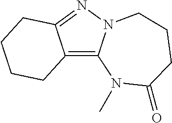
C12=C3N(N=C1CCCC2)CCCC(=O)N3C
